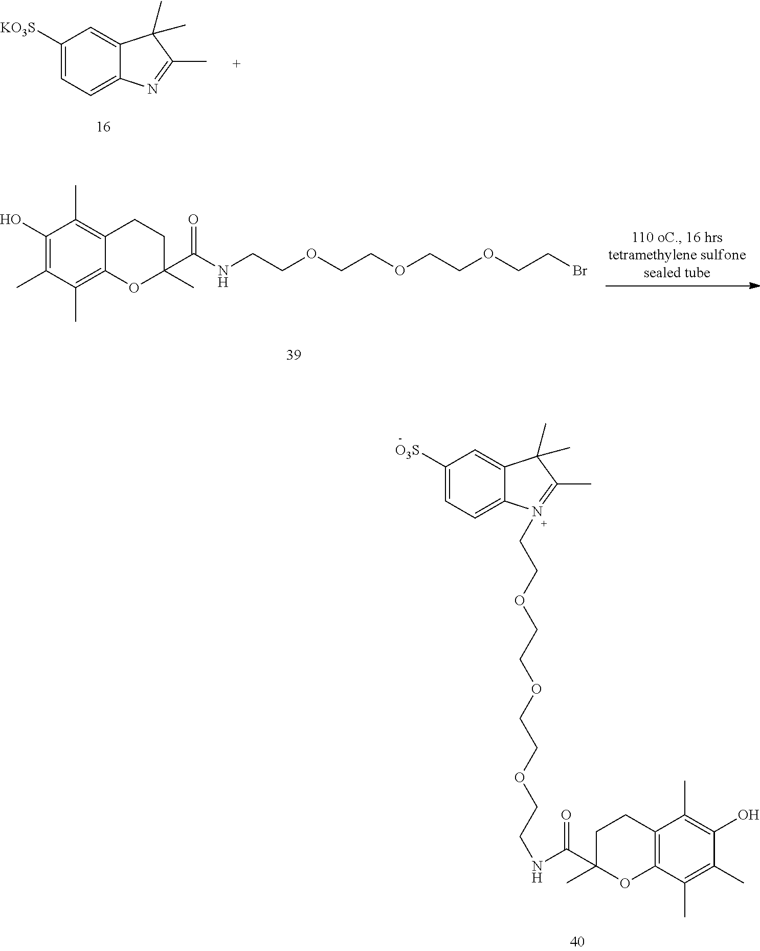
C1([KO3S])=CC=C2C(=C1)C(C)(C)C(C)=N2.C1(O)=C(C)C(C)=C2C(=C1C)CCC(C(NCCOCCOCCOCCBr)=O)(C)O2.C1([O3S])=CC=C2C(=C1)C(C)(C)C(C)=N2CCOCCOCCOCCNC(=O)C1(C)OC2=C(CC1)C(C)=C(O)C(C)=C2C
